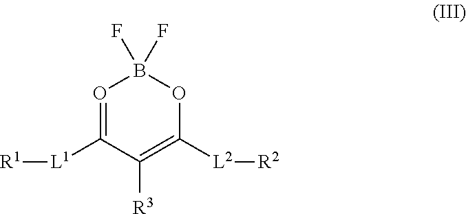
O1=C([L1][R1])C([R3])=C([L2][R2])OB1(F)F
